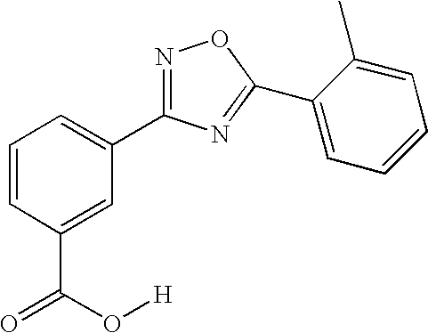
C1=CC(C(=O)O[H])=CC(C2=NOC(C3=CC=CC=C3C)=N2)=C1
